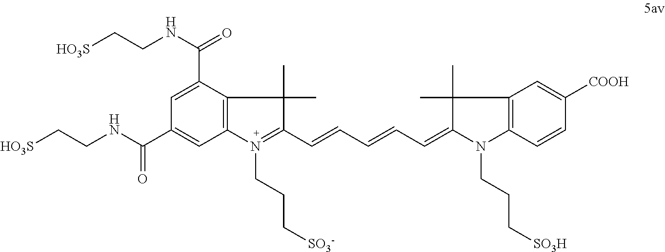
C1=C(C(NCC[HO3S])=O)C2=C(C=C1C(NCC[HO3S])=O)N(CCC[SO3-])=C(C=CC=CC=C1N(CCC[SO3H])C3=C(C=C([COOH])C=C3)C1(C)C)C2(C)C
